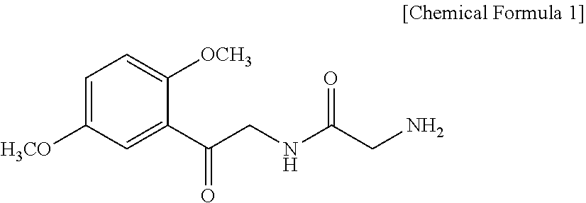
C1=C([H3CO])C=C(C(CNC(CN)=O)=O)C([OCH3])=C1
